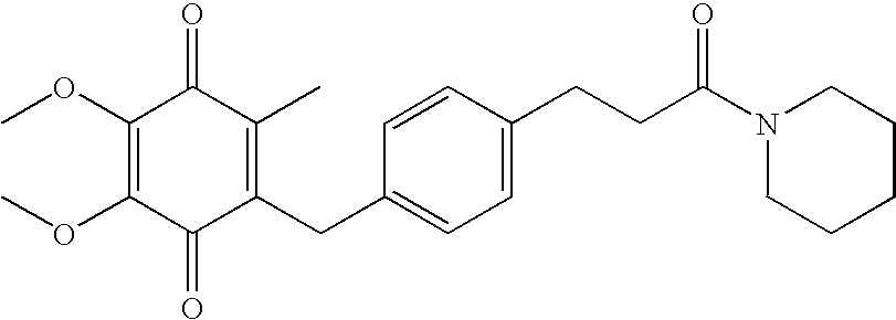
C1(=O)C(CC2=CC=C(CCC(N3CCCCC3)=O)C=C2)=C(C)C(=O)C(OC)=C1OC
